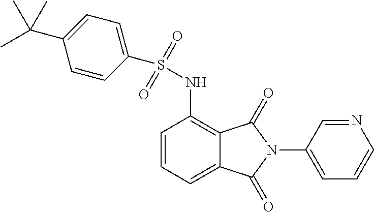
C1=CC=C2C(=C1NS(=O)(=O)C1=CC=C(C(C)(C)C)C=C1)C(=O)N(C1=CC=CN=C1)C2=O
